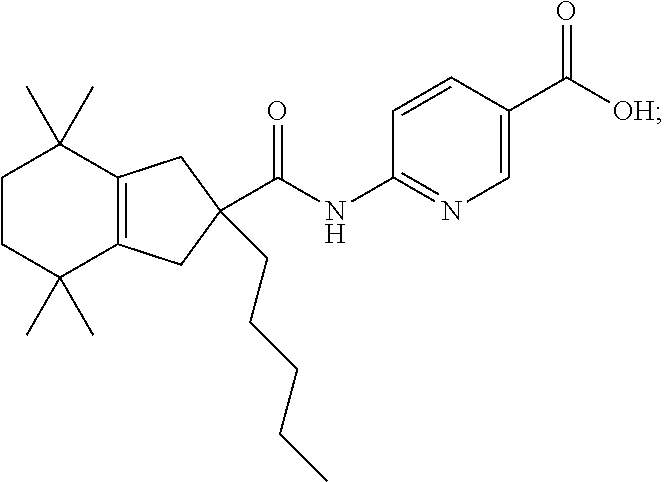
C1=CC(NC(C2(CCCCC)CC3=C(C2)C(C)(C)CCC3(C)C)=O)=NC=C1C([OH])=O
